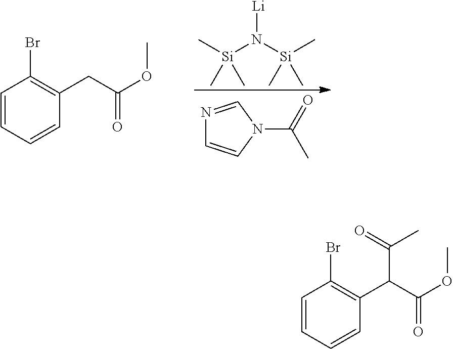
[Si](N([Si](C)(C)C)[Li])(C)(C)C.N1=CN(C(=O)C)C=C1.C1=CC=CC(CC(OC)=O)=C1Br.C1=CC=CC(C(C(OC)=O)C(C)=O)=C1Br
